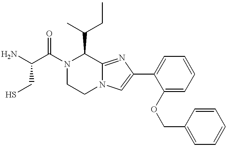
N1(C(C(N)CS)=O)CCN2C(=NC(C3=CC=CC=C3OCC3=CC=CC=C3)=C2)C1C(C)CC
